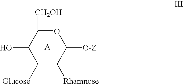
C1([Glucose])C([Rhamnose])C([O-Z])OC([CH2OH])C1O
